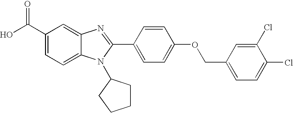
C1(C(O)=O)=CC=C2C(=C1)N=C(C1=CC=C(OCC3=CC=C(Cl)C(Cl)=C3)C=C1)N2C1CCCC1
